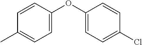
C1=C(OC2=CC=C(Cl)C=C2)C=CC(C)=C1
